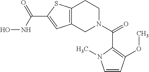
C12=C(CN(C(=O)C3=C(OC)C=CN3C)CC1)C=C(C(NO)=O)S2
